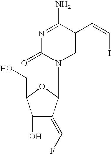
N1=C(N)C(C=CI)=CN(C2C(=CF)C(O)C(CO)O2)C1=O
